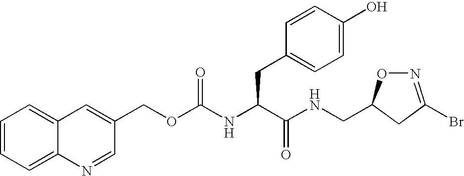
C12=CC=CC=C1N=CC(COC(NC(C(NCC1ON=C(Br)C1)=O)CC1=CC=C(O)C=C1)=O)=C2
